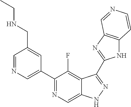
C1=NC=C(C2=NC=C3C(=C2F)C(C2=NC4=C(N2)C=CN=C4)=NN3)C=C1CNCC
